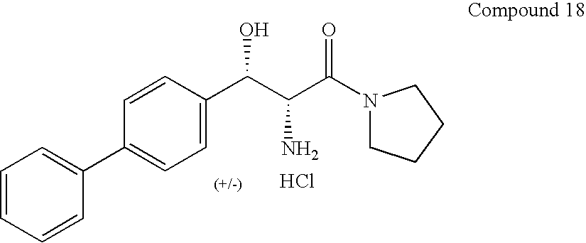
Cl.C1(C2=CC=C(C(C(C(N3CCCC3)=O)N)O)C=C2)=CC=CC=C1
